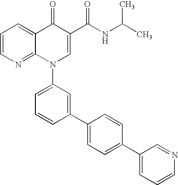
C1=CN=C2C(=C1)C(=O)C(C(NC(C)C)=O)=CN2C1=CC=CC(C2=CC=C(C3=CC=CN=C3)C=C2)=C1
